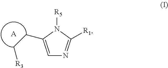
C1=C(CC[R3])N([R5])C([R1])=N1.[A]
